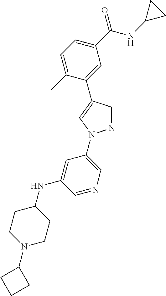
C1(C(NC2CC2)=O)=CC=C(C)C(C2=CN(C3=CN=CC(NC4CCN(C5CCC5)CC4)=C3)N=C2)=C1
